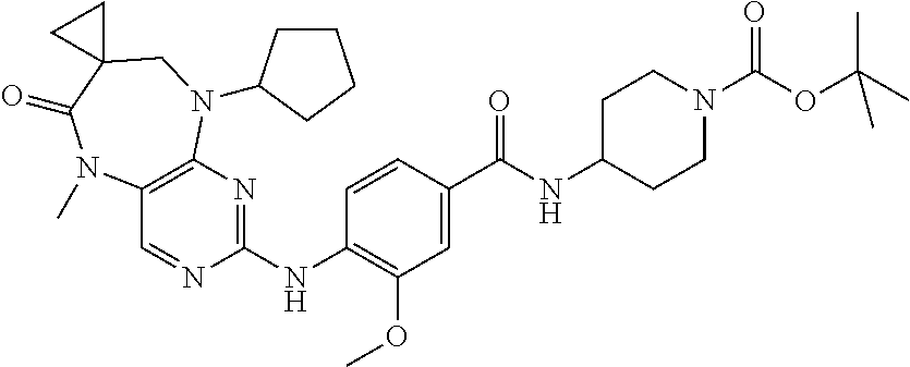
C1(NC2=NC3=C(C=N2)N(C)C(=O)C2(CN3C3CCCC3)CC2)=C(OC)C=C(C(NC2CCN(C(OC(C)(C)C)=O)CC2)=O)C=C1
